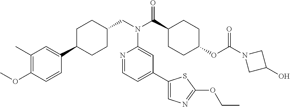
C1(C)=C(OC)C=CC(C2CCC(CN(C3=CC(C4=CN=C(OCC)S4)=CC=N3)C(=O)C3CCC(OC(=O)N4CC(O)C4)CC3)CC2)=C1
